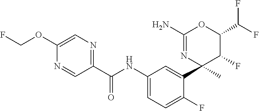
C1(C(NC2=CC=C(F)C(C3(C)C(F)C(C(F)F)OC(N)=N3)=C2)=O)=NC=C(OCF)N=C1
